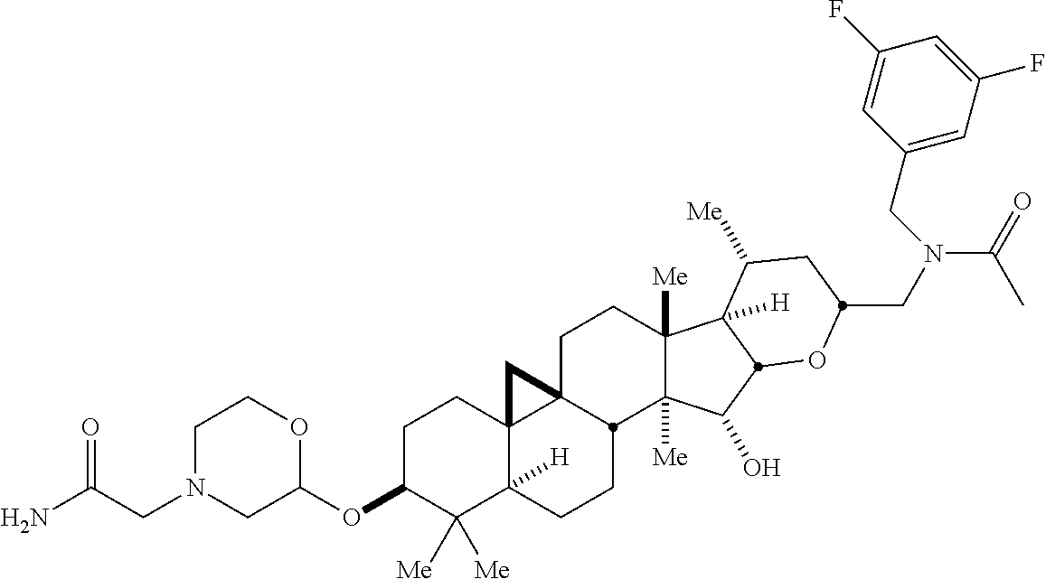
C(N1CC(OC2C([Me])([Me])C3([H])C4(CC2)C2(CCC5([Me])C([Me])(C(O)C6C5([H])C([Me])CC(CN(C(C)=O)CC5=CC(F)=CC(F)=C5)O6)C2CC3)C4)OCC1)C(N)=O
